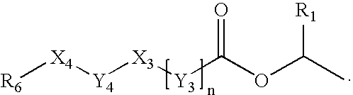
CC(OC([Y3][X3][Y4][X4][R6])=O)[R1]
